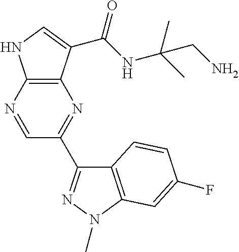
C12=C(N=CC(C3=NN(C)C4=C3C=CC(F)=C4)=N1)NC=C2C(NC(C)(C)CN)=O
